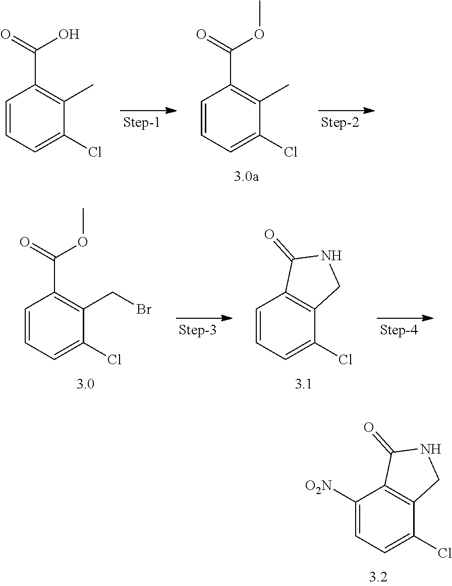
C1=CC=C(Cl)C(C)=C1C(=O)OC.C1=CC=C(Cl)C(C)=C1C(=O)O.C1=CC=C(Cl)C(CBr)=C1C(=O)OC.C1=CC=C(Cl)C2=C1C(=O)NC2.C1([O2N])=CC=C(Cl)C2=C1C(=O)NC2
